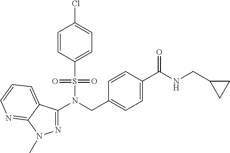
N(S(=O)(=O)C1=CC=C(Cl)C=C1)(CC1=CC=C(C(NCC2CC2)=O)C=C1)C1=NN(C)C2=NC=CC=C12
